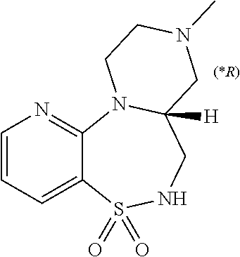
C1=CC=C2C(=N1)N1C([H])(CNS2(=O)=O)CN(C)CC1.[(*R)]
